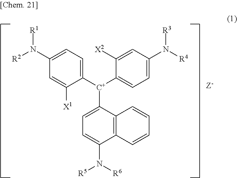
C12=C(C([C+](C3=CC=C(N([R2])[R1])C=C3[X1])C3=CC=C(N([R4])[R3])C=C3[X2])=CC=C1N([R6])[R5])C=CC=C2
